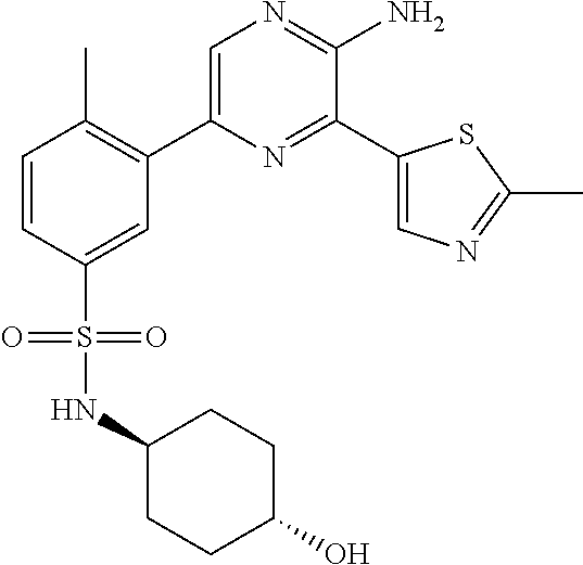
C1(C2=C(C)C=CC(S(=O)(=O)NC3CCC(O)CC3)=C2)=CN=C(N)C(C2=CN=C(C)S2)=N1
